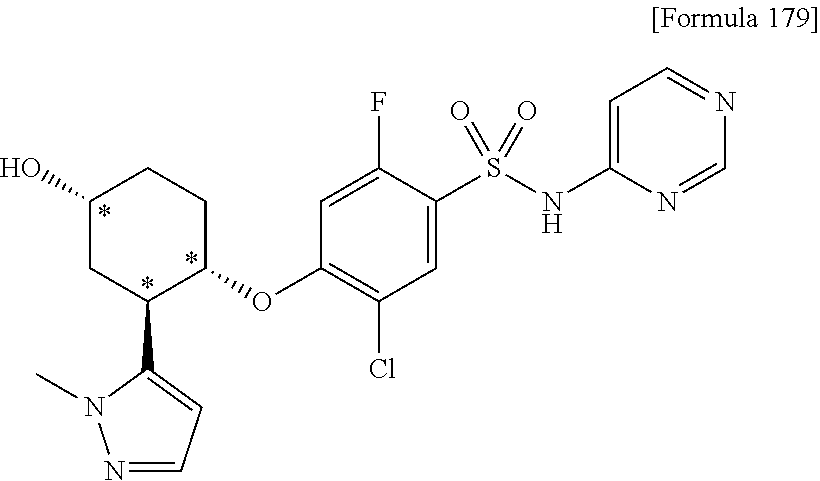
C1(O)CC(C2=CC=NN2C)C(OC2=C(Cl)C=C(S(NC3=CC=NC=N3)(=O)=O)C(F)=C2)CC1
